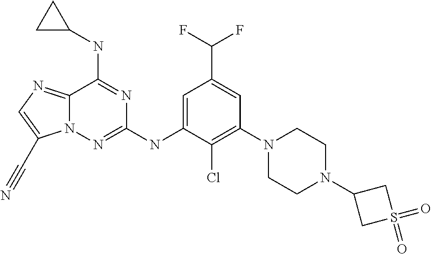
N12C(=NC=C1C#N)C(NC1CC1)=NC(NC1=CC(C(F)F)=CC(N3CCN(C4CS(=O)(=O)C4)CC3)=C1Cl)=N2
